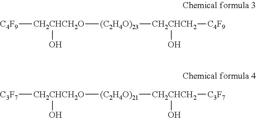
[C4F9][CH2CHCH2O](O)[(C2H4O)23][CH2CHCH2](O)[C4F9].[C3F7][CH2CHCH2O](O)[(C2H4O)21][CH2CHCH2](O)[C3F7]
